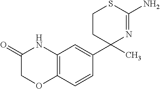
C1(C2=CC3=C(C=C2)OCC(=O)N3)(C)N=C(N)SCC1
